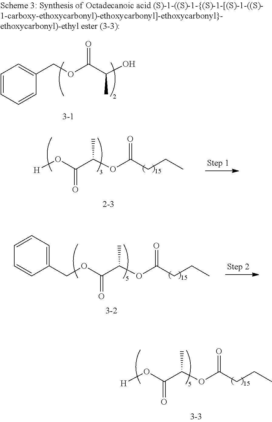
[H]OC(=O)C(OC(CCC)=O)C.C(OC(=O)C(OC(CCC)=O)C)C1=CC=CC=C1.[H]OC(=O)C(OC(CCC)=O)C.C1=CC=CC(COC(C(O)C)=O)=C1
